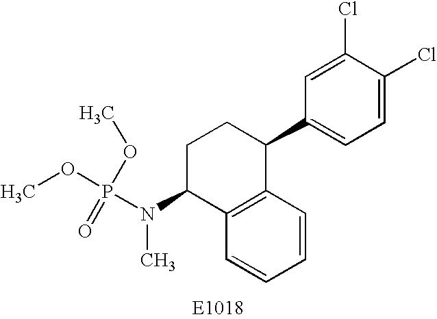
C12=C(C=CC=C1)C(C1=CC=C(Cl)C(Cl)=C1)CCC2N(C)P(OC)(=O)OC
